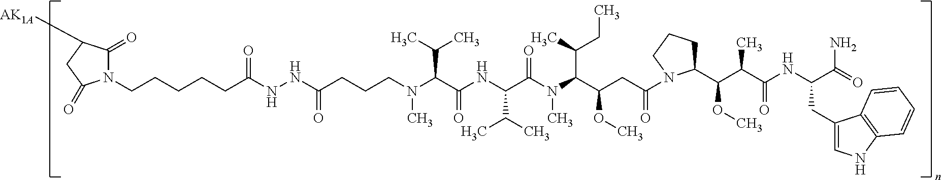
C(CCCCC(NNC(=O)CCCN(C)C(C(=O)NC(C(C)C)C(N(C(C(OC)CC(=O)N1C(C(C(C)C(=O)NC(C(=O)N)CC2=CNC3=C2C=CC=C3)OC)CCC1)C(C)CC)C)=O)C(C)C)=O)N1C(=O)C([AK1A])CC1=O
